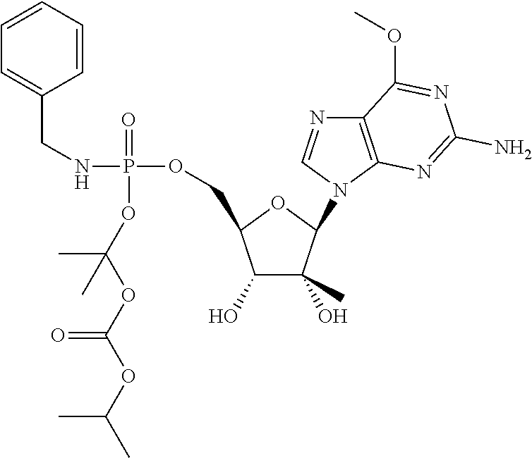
C1(O)C(O)(C)C(N2C=NC3=C2N=C(N)N=C3OC)OC1COP(NCC1=CC=CC=C1)(=O)OC(OC(OC(C)C)=O)(C)C
